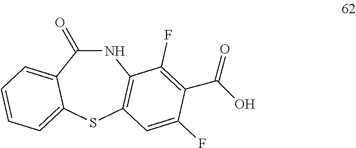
N1C(=O)C2=CC=CC=C2SC2=C1C(F)=C(C(O)=O)C(F)=C2
